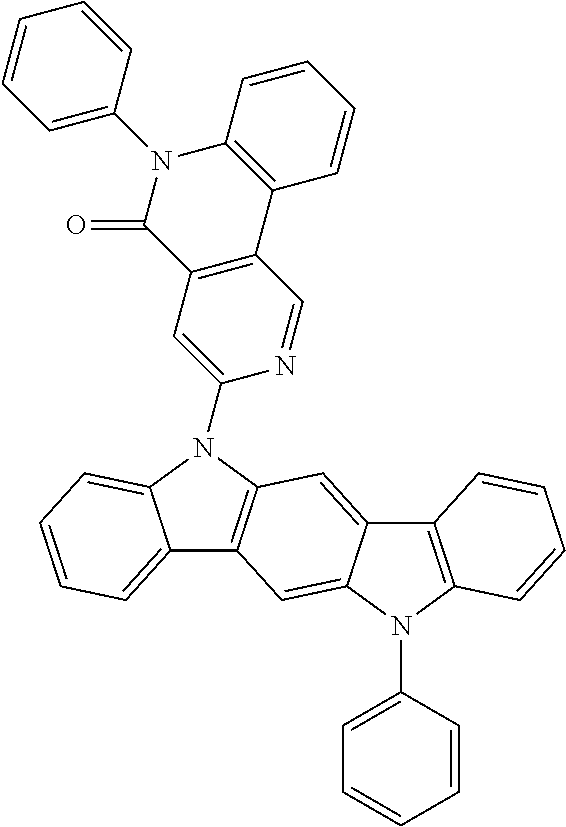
C12=CC=CC=C1N(C1=CC3=C(C=N1)C1=C(N(C4=CC=CC=C4)C3=O)C=CC=C1)C1=C2C=C2C(=C1)C1=C(N2C2=CC=CC=C2)C=CC=C1
